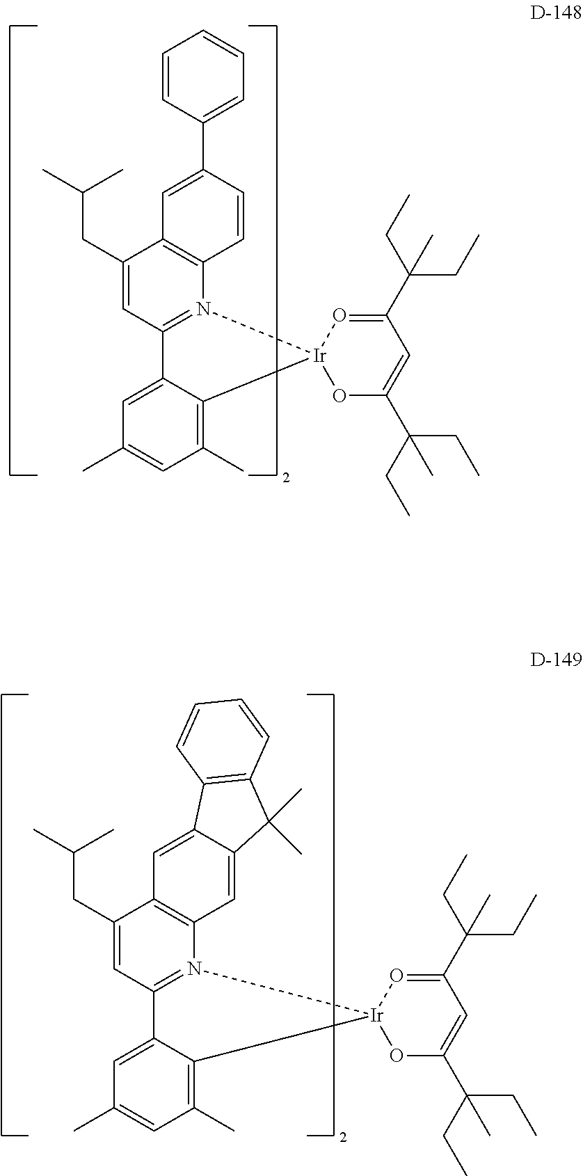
C1=C(CC(C)C)C2=C(N3=C1C1=CC(C)=CC(C)=C1[Ir]31OC(C(CC)(CC)C)=CC(C(CC)(CC)C)=O1)C=CC(C1=CC=CC=C1)=C2.C1=C(CC(C)C)C2=C(N3=C1C1=CC(C)=CC(C)=C1[Ir]31OC(C(CC)(CC)C)=CC(C(CC)(CC)C)=O1)C=C1C(=C2)C2=C(C1(C)C)C=CC=C2
